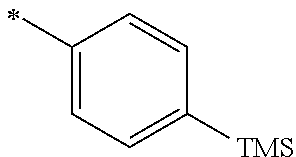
C1(C)=CC=C([TMS])C=C1
